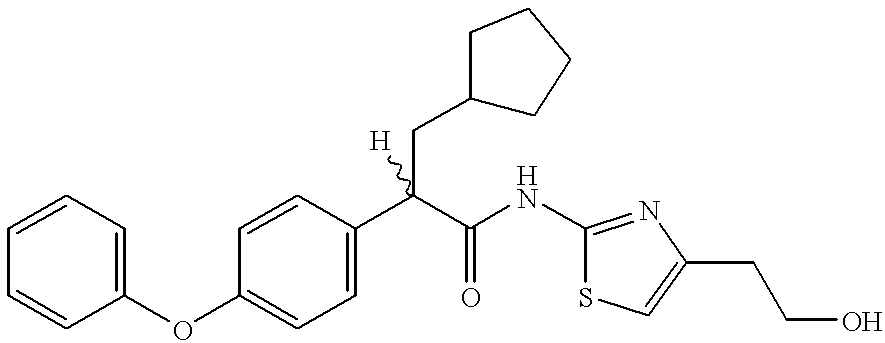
C1(OC2=CC=CC=C2)=CC=C(C(C(=O)NC2=NC(CCO)=CS2)(CC2CCCC2)[H])C=C1
